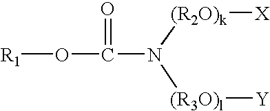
O(C(=O)N([(R2O)k][X])[(R3O)l][Y])[R1]
